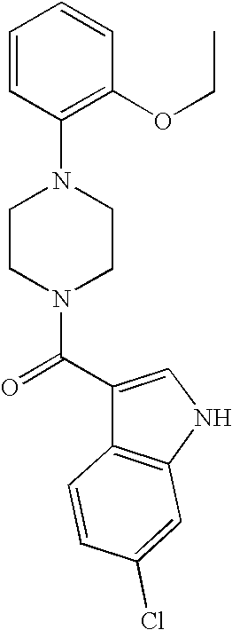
C12=C(NC=C1C(N1CCN(C3=C(OCC)C=CC=C3)CC1)=O)C=C(Cl)C=C2
